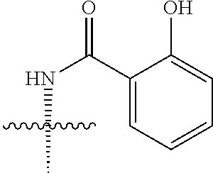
N(C)C(C1=CC=CC=C1O)=O
